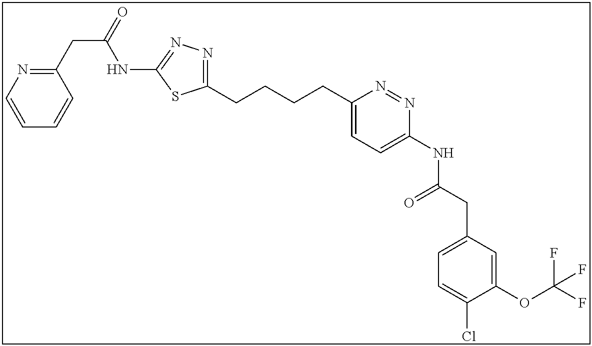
C1(CCCCC2=NN=C(NC(CC3=NC=CC=C3)=O)S2)=CC=C(NC(CC2=CC=C(Cl)C(OC(F)(F)F)=C2)=O)N=N1
